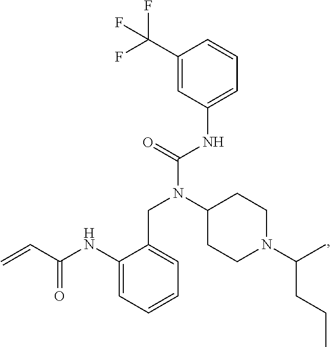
C1(C(F)(F)F)=CC(NC(N(C2CCN(C(CCC)C)CC2)CC2=CC=CC=C2NC(C=C)=O)=O)=CC=C1
